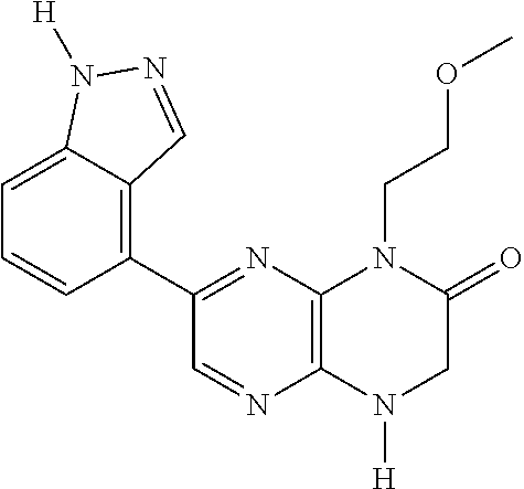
C1=NC2=C(N=C1C1=C3C(=CC=C1)N([H])N=C3)N(CCOC)C(=O)CN2[H]
